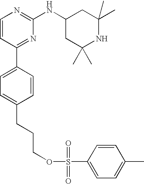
C1=CC(C2=CC=C(CCCOS(=O)(=O)C3=CC=C(C)C=C3)C=C2)=NC(NC2CC(C)(C)NC(C)(C)C2)=N1
